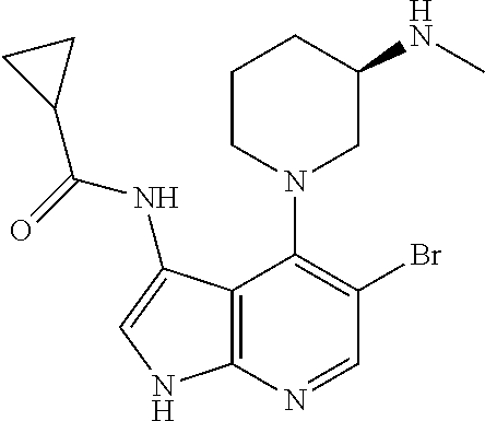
C12=C(N=CC(Br)=C1N1CC(NC)CCC1)NC=C2NC(=O)C1CC1
